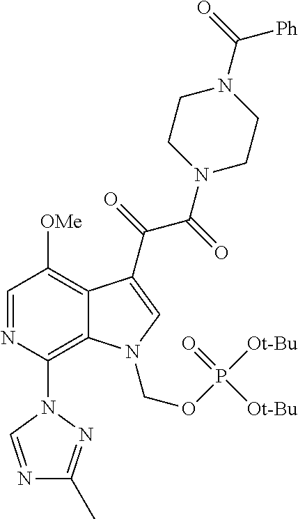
C12=C(N3C=NC(C)=N3)N=CC([OMe])=C1C(C(=O)C(=O)N1CCN(C(=O)[Ph])CC1)=CN2COP([Ot-Bu])(=O)[Ot-Bu]
